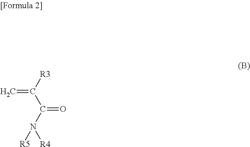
C([R3])(C(N([R4])[R5])=O)=C
